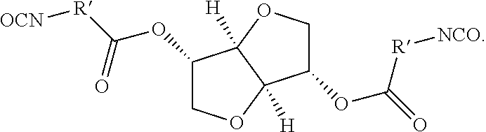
C1(OC([R][OCN])=O)COC2([H])C1([H])OCC2OC([R][NCO])=O
